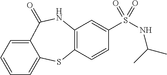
C12=C(C=CC(S(=O)(=O)NC(C)C)=C1)SC1=CC=CC=C1C(=O)N2
